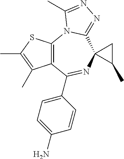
C12=C(C(C3=CC=C(N)C=C3)=NC3(C4=NN=C(C)N14)C(C)C3)C(C)=C(C)S2
